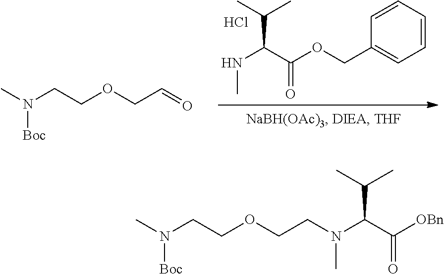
CN(CCOCC=O)[Boc].N(C(C(OCC1=CC=CC=C1)=O)C(C)C)C.Cl.C(OCCN(C(C([OBn])=O)C(C)C)C)CN(C)[Boc]
